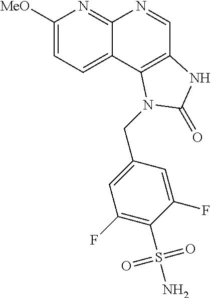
C1([MeO])=CC=C2C(=N1)N=CC1=C2N(CC2=CC(F)=C(S(N)(=O)=O)C(F)=C2)C(=O)N1
